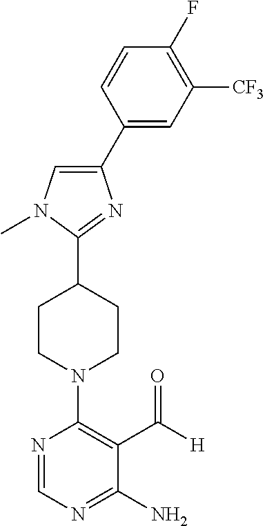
C1(C2=CC([CF3])=C(F)C=C2)=CN(C)C(C2CCN(C3=C(C([H])=O)C(N)=NC=N3)CC2)=N1
